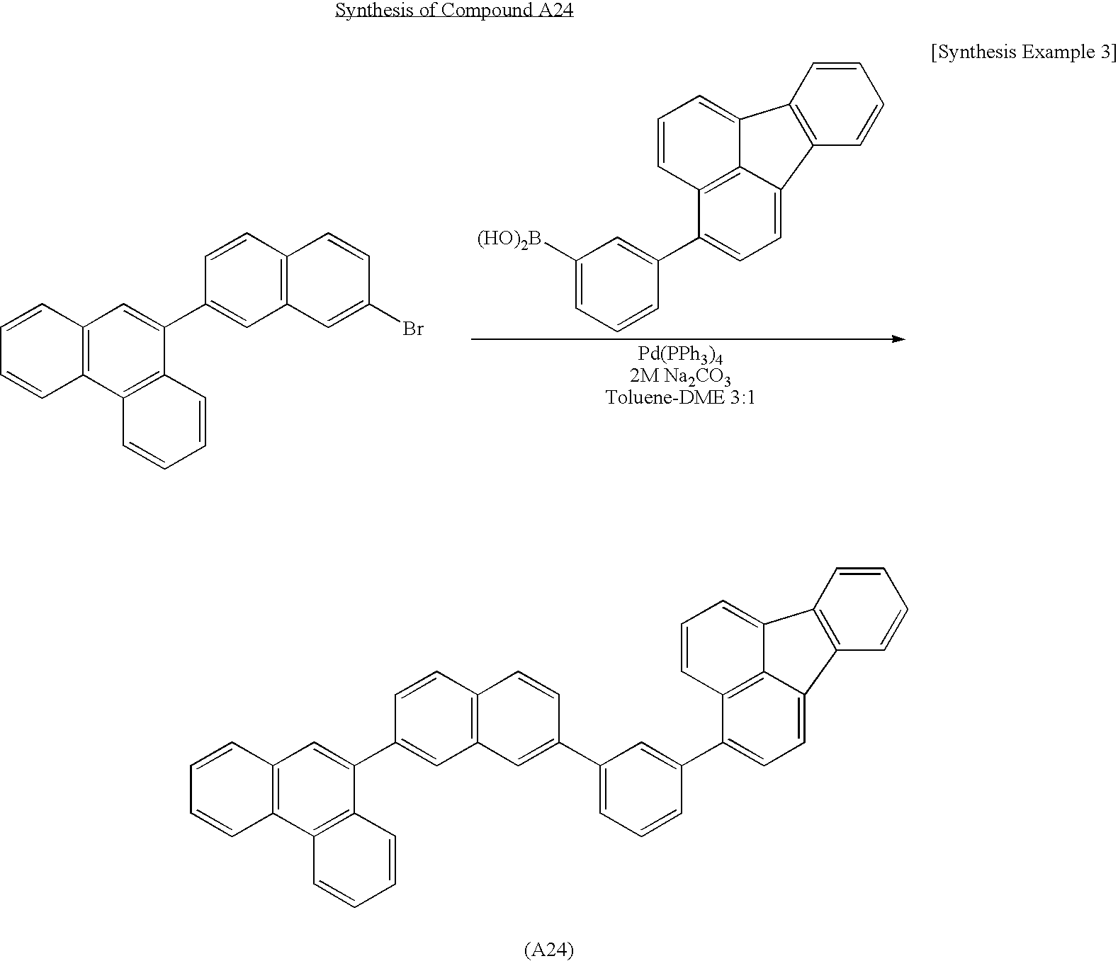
C12=C(C3=C(C(C4=CC5=C(C=C4)C=CC(Br)=C5)=C1)C=CC=C3)C=CC=C2.C1=C2C3=C(C(C4=CC([(HO)2B])=CC=C4)=C1)C=CC=C3C1=C2C=CC=C1.C1=C2C3=C(C(C4=CC(C5=CC6=C(C=CC(C7=CC8=C(C9=C7C=CC=C9)C=CC=C8)=C6)C=C5)=CC=C4)=C1)C=CC=C3C1=C2C=CC=C1
